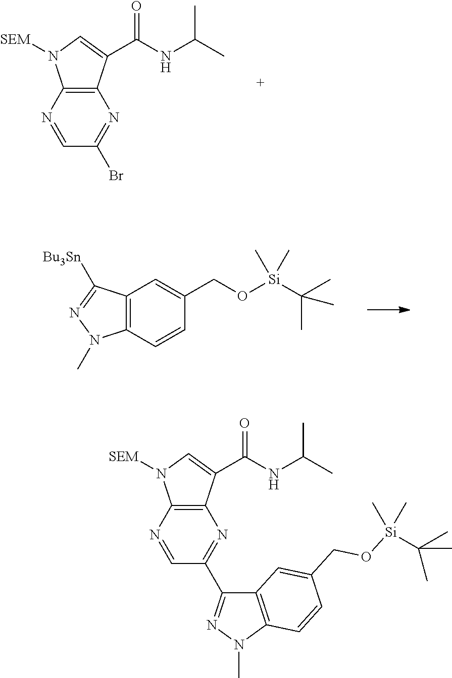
C12=C(C(C(NC(C)C)=O)=CN1[SEM])N=C(Br)C=N2.C12=C(C=CC(CO[Si](C(C)(C)C)(C)C)=C1)N(C)N=C2[Bu3Sn].C12=C(C(C(NC(C)C)=O)=CN1[SEM])N=C(C1=NN(C)C3=C1C=C(CO[Si](C)(C)C(C)(C)C)C=C3)C=N2
